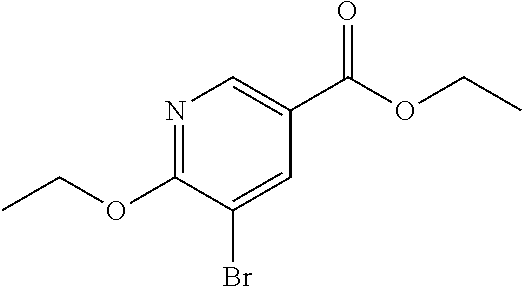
C1(OCC)=NC=C(C(OCC)=O)C=C1Br
